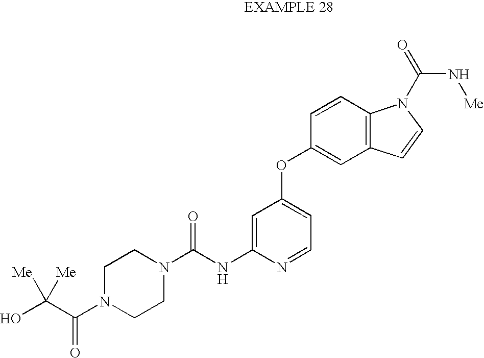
C1=C(NC(N2CCN(C(C(O)([Me])[Me])=O)CC2)=O)N=CC=C1OC1=CC2=C(C=C1)N(C(N[Me])=O)C=C2
